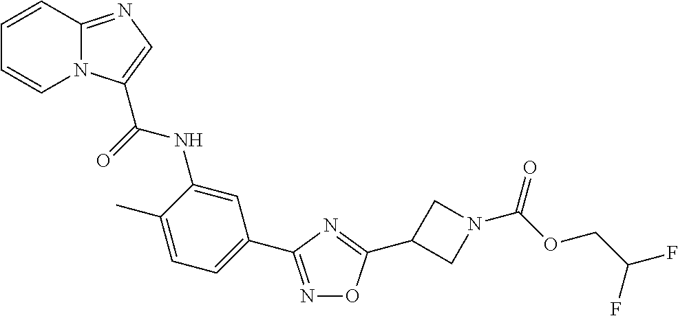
C1=CC2=NC=C(C(=O)NC3=CC(C4=NOC(C5CN(C(OCC(F)F)=O)C5)=N4)=CC=C3C)N2C=C1
